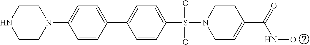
C1=CC(S(=O)(=O)N2CC=C(C(=O)NO)CC2)=CC=C1C1=CC=C(N2CCNCC2)C=C1
